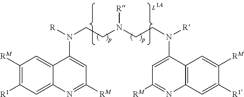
C1([RM])=C([R1])C=C2C(=C1)C(N([R])CCN(CCN([R])C1=CC([RM])=NC3=C1C=C([RM])C([R1])=C3)[R])=CC([RM])=N2
